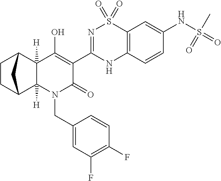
C1CC2C3([H])C([H])(C1C2)C(O)=C(C1=NS(=O)(=O)C2=C(N1)C=CC(NS(=O)(C)=O)=C2)C(=O)N3CC1=CC(F)=C(F)C=C1
